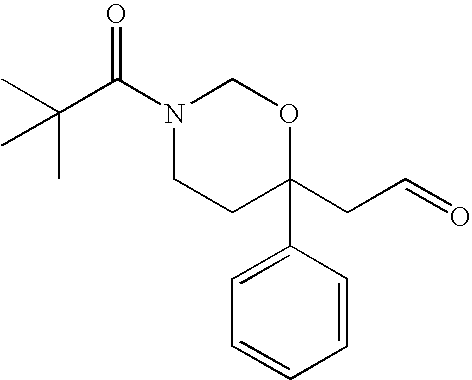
N1(C(C(C)(C)C)=O)CCC(C2=CC=CC=C2)(CC=O)OC1
